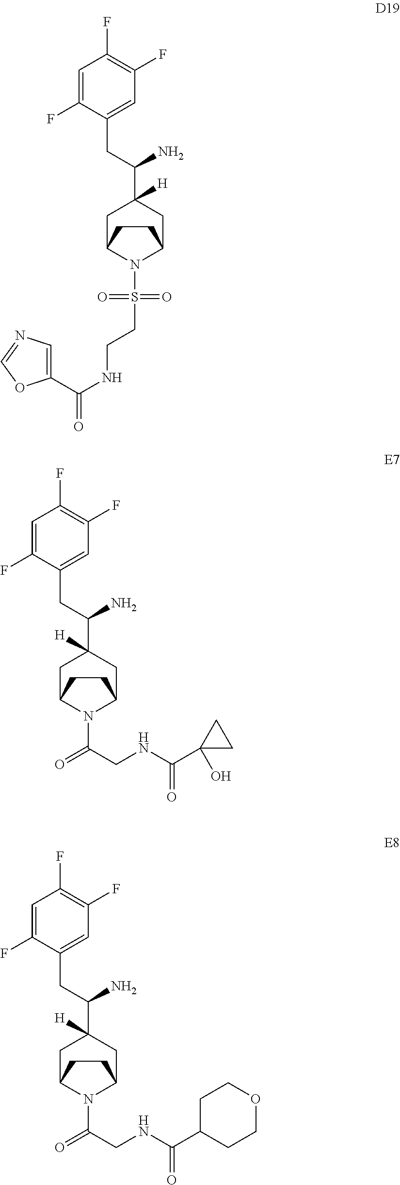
C1=C(F)C(CC(C2([H])CC3N(S(=O)(=O)CCNC(C4=CN=CO4)=O)C(C2)CC3)N)=CC(F)=C1F.C1=C(F)C(CC(C2([H])CC3N(C(=O)CNC(C4(O)CC4)=O)C(C2)CC3)N)=CC(F)=C1F.C1=C(F)C(CC(C2([H])CC3N(C(=O)CNC(C4CCOCC4)=O)C(C2)CC3)N)=CC(F)=C1F
